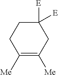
C1([Me])=C([Me])CC([E])([E])CC1
